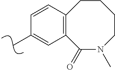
CC1=CC2=C(C=C1)CCCCN(C)C2=O
